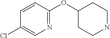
N1=C(OC2CCNCC2)C=CC(Cl)=C1
